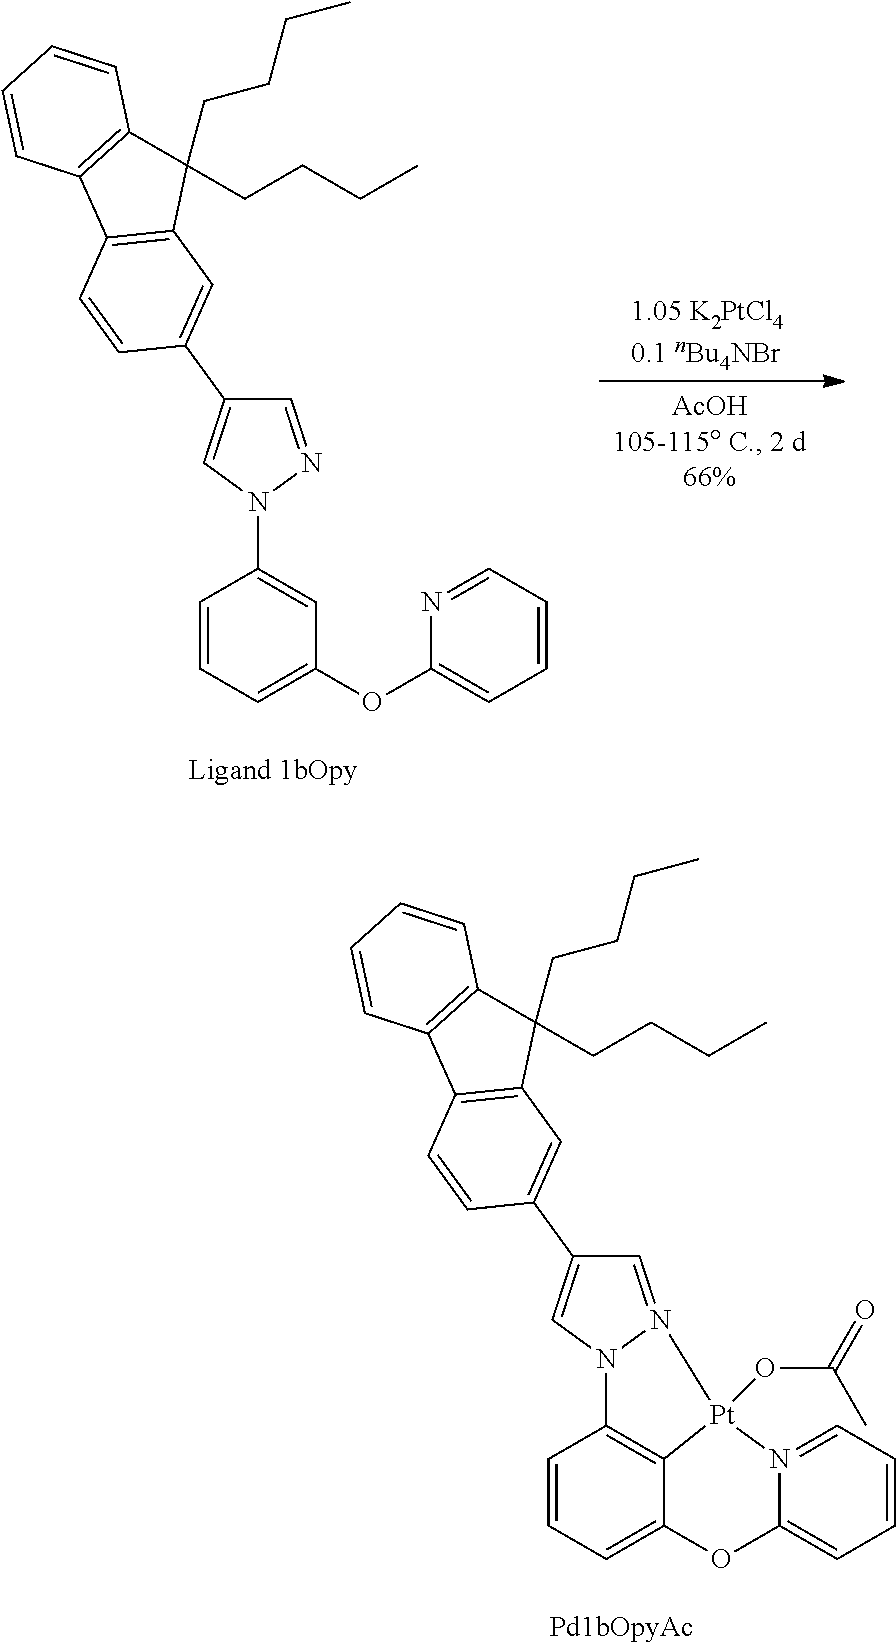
C1=CC=C(OC2=CC=CC=N2)C=C1N1N=CC(C2=CC3=C(C=C2)C2=C(C3(CCCC)CCCC)C=CC=C2)=C1.C1=CC=C2C3=C1N1N(=CC(C4=CC5=C(C=C4)C4=C(C5(CCCC)CCCC)C=CC=C4)=C1)[Pt]3(OC(=O)C)N1=CC=CC=C1O2
